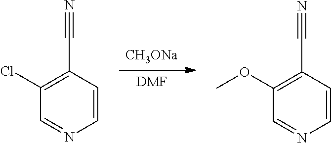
C1=NC=CC(C#N)=C1Cl.[DMF].[CH3ONa].C1=NC=CC(C#N)=C1OC
